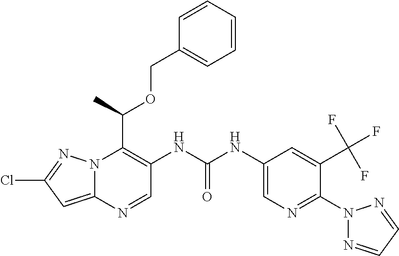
N12C(=CC(Cl)=N1)N=CC(NC(NC1=CN=C(N3N=CC=N3)C(C(F)(F)F)=C1)=O)=C2C(C)OCC1=CC=CC=C1
